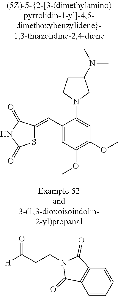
C1(C=C2SC(=O)NC2=O)=CC(OC)=C(OC)C=C1N1CC(N(C)C)CC1.C1=CC=CC2=C1C(=O)N(CCC(=O)[H])C2=O
